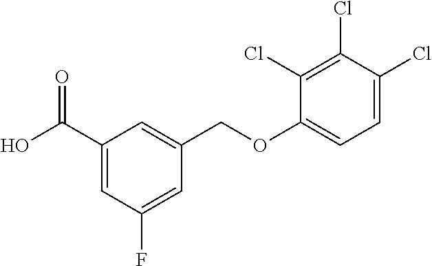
C1(C(O)=O)=CC(F)=CC(COC2=CC=C(Cl)C(Cl)=C2Cl)=C1
